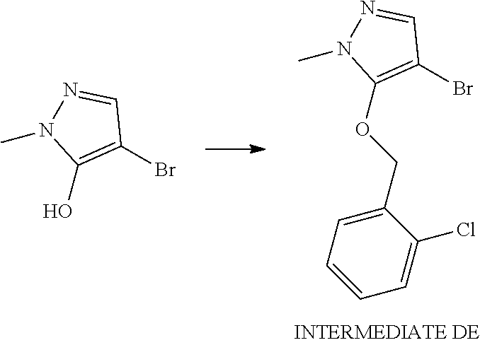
BrC1=C(O)N(C)N=C1.BrC1=C(OCC2=CC=CC=C2Cl)N(C)N=C1
